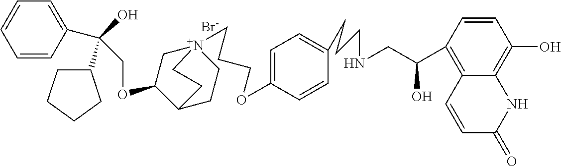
[Br-].C(OC1C[N+]2(CCCOC3=CC=C(CCCNCC(C4=C5C(=C(O)C=C4)NC(=O)C=C5)O)C=C3)CCC1CC2)C(C1=CC=CC=C1)(O)C1CCCC1
